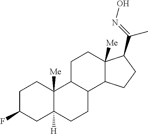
C1C(F)CC2([H])C([Me])(C1)C1C(CC2)C2C([Me])(CC1)C(C(=NO)C)CC2
